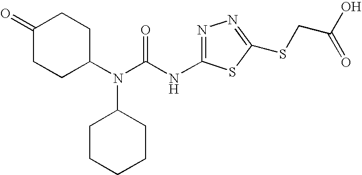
C1(=O)CCC(N(C2CCCCC2)C(NC2=NN=C(SCC(O)=O)S2)=O)CC1
